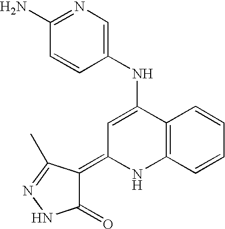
C1(NC2=CC(=C3C(=O)NN=C3C)NC3=C2C=CC=C3)=CN=C(N)C=C1
